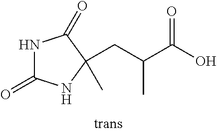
N1C(=O)NC(C)(CC(C(O)=O)C)C1=O
